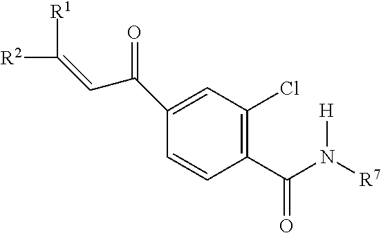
C1(C(N([R7])[H])=O)=C(Cl)C=C(C(C=C([R1])[R2])=O)C=C1
